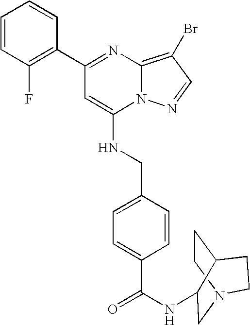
C1(C2=C(F)C=CC=C2)=NC2=C(Br)C=NN2C(NCC2=CC=C(C(NC3CN4CCC3CC4)=O)C=C2)=C1
